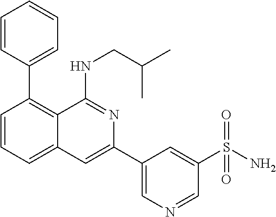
C1=CC(C2=C3C(=CC=C2)C=C(C2=CN=CC(S(N)(=O)=O)=C2)N=C3NCC(C)C)=CC=C1
